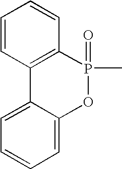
C1=CC2=C(C=C1)P(=O)(C)OC1=CC=CC=C21
